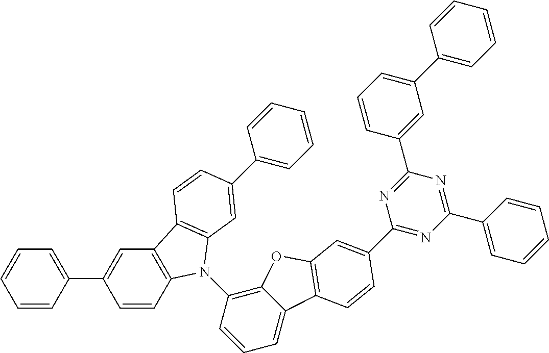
C1=CC(C2=CC3=C(C=C2)N(C2=C4C(=CC=C2)C2=C(O4)C=C(C4=NC(C5=CC=CC=C5)=NC(C5=CC(C6=CC=CC=C6)=CC=C5)=N4)C=C2)C2=C3C=CC(C3=CC=CC=C3)=C2)=CC=C1
